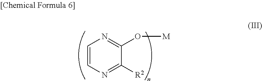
C1=CN=C([R2])C(O[M])=N1
